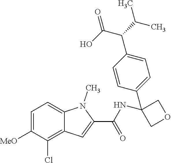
C1=C([MeO])C(Cl)=C2C(=C1)N(C)C(C(NC1(C3=CC=C(C(C(C)C)C(O)=O)C=C3)COC1)=O)=C2
